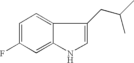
C12=CC(F)=CC=C1C(CC(C)C)=CN2
